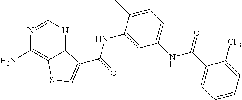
C1=NC(N)=C2C(=N1)C(C(NC1=CC(NC(C3=CC=CC=C3[CF3])=O)=CC=C1C)=O)=CS2
